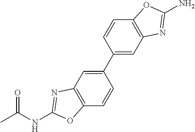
C1(C2=CC3=C(C=C2)OC(NC(C)=O)=N3)=CC2=C(C=C1)OC(N)=N2
